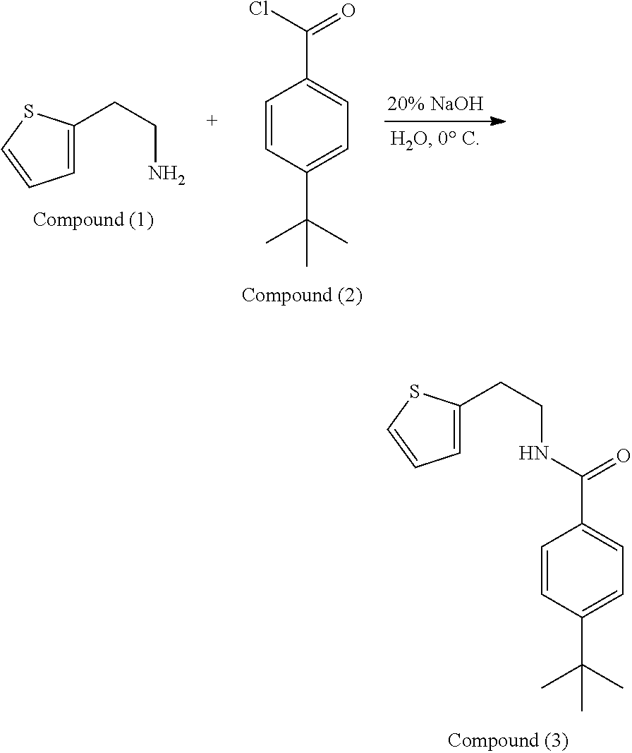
C1=C(CCN)SC=C1.C1=CC(C(C)(C)C)=CC=C1C(Cl)=O.C1=C(CCNC(C2=CC=C(C(C)(C)C)C=C2)=O)SC=C1
